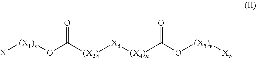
[X][(X1)s]OC([(X2)t][X3][(X4)u]C(O[(X5)v][X6])=O)=O
